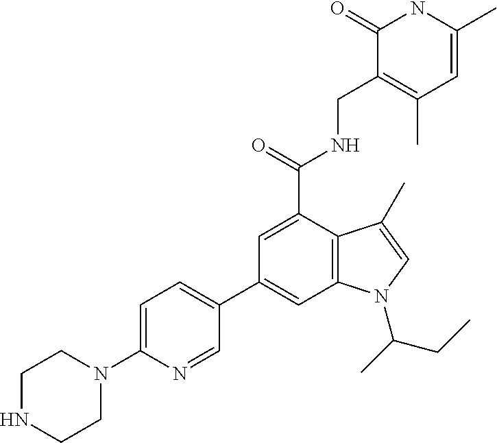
C1=C(C(=O)NCC2=C(C)C=C(C)NC2=O)C2=C(C=C1C1=CC=C(N3CCNCC3)N=C1)N(C(C)CC)C=C2C
